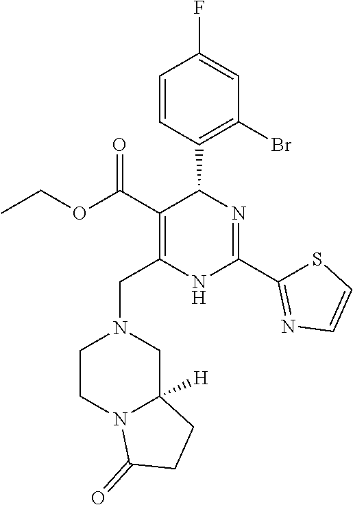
C1(Br)=C(C2C(C(=O)OCC)=C(CN3CCN4C([H])(C3)CCC4=O)NC(C3=NC=CS3)=N2)C=CC(F)=C1
